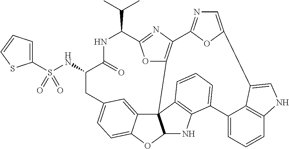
S(=O)(NC1C(=O)NC(C(C)C)C2=NC3=C(O2)C24C5=CC(=CC=C5OC2NC2=C4C=CC=C2C2=CC=CC4=C2C(=CN4)C2=CN=C3O2)C1)(C1=CC=CS1)=O
